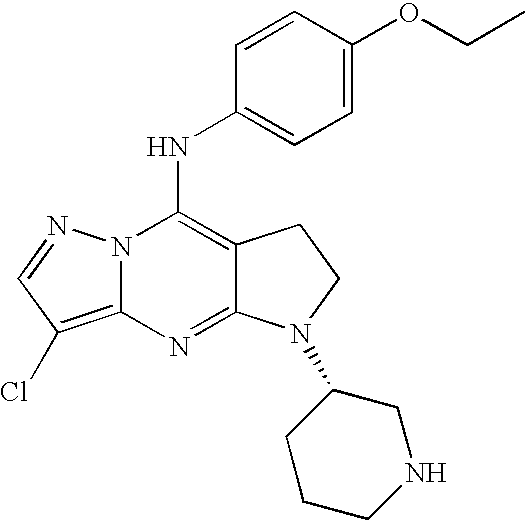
C12=C(Cl)C=NN1C(NC1=CC=C(OCC)C=C1)=C1C(=N2)N(C2CCCNC2)CC1
